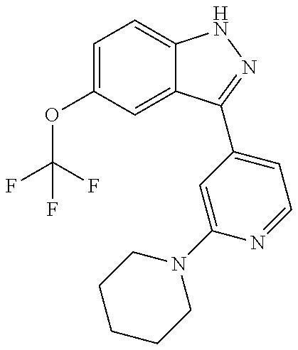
C1(OC(F)(F)F)=CC=C2C(=C1)C(C1=CC=NC(N3CCCCC3)=C1)=NN2
